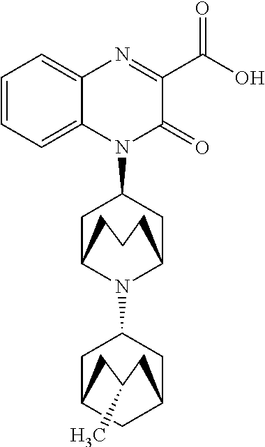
C1C2N(C3CC4CC(C3)CC(C)C4)C(CC1N1C(=O)C(C(O)=O)=NC3=CC=CC=C13)CCC2
